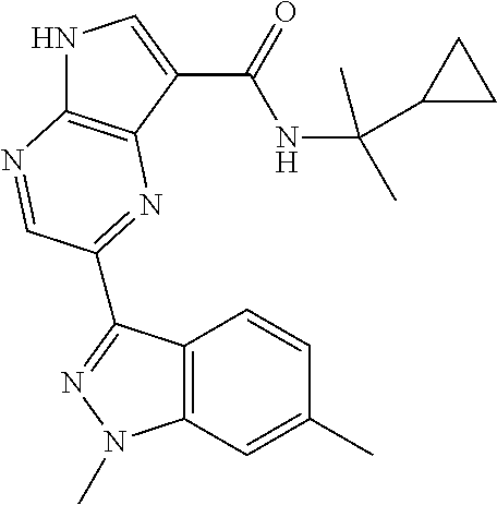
N1C2=C(C(C(=O)NC(C)(C3CC3)C)=C1)N=C(C1=NN(C)C3=C1C=CC(C)=C3)C=N2
